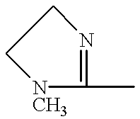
C1(C)=NCC[NCH3]1
